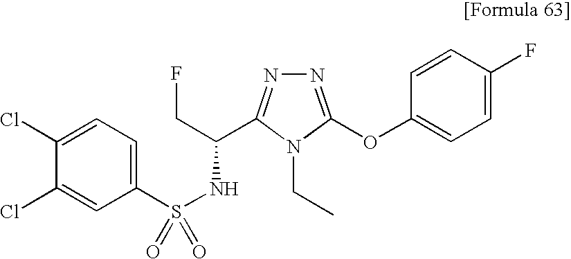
C1=C(Cl)C(Cl)=CC(S(NC(CF)C2=NN=C(OC3=CC=C(F)C=C3)N2CC)(=O)=O)=C1
